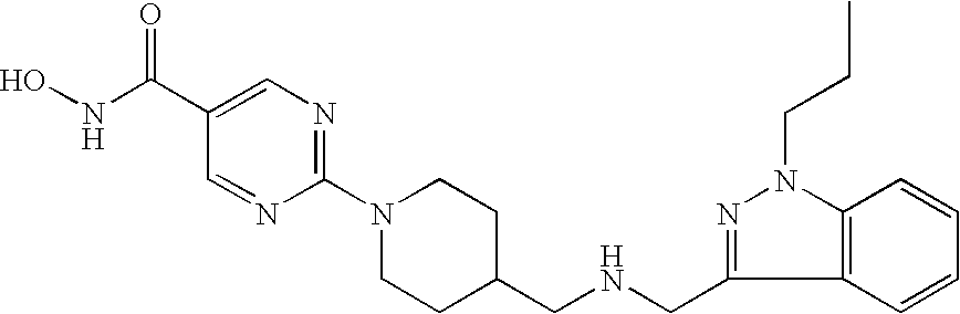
ONC(=O)C1=CN=C(N2CCC(CNCC3=NN(CCC)C4=C3C=CC=C4)CC2)N=C1
